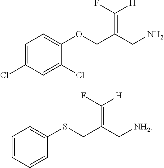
C1=C(Cl)C=C(Cl)C(OCC(CN)=C(F)[H])=C1.C1=CC=CC(SCC(C[NH2])=C(F)[H])=C1
